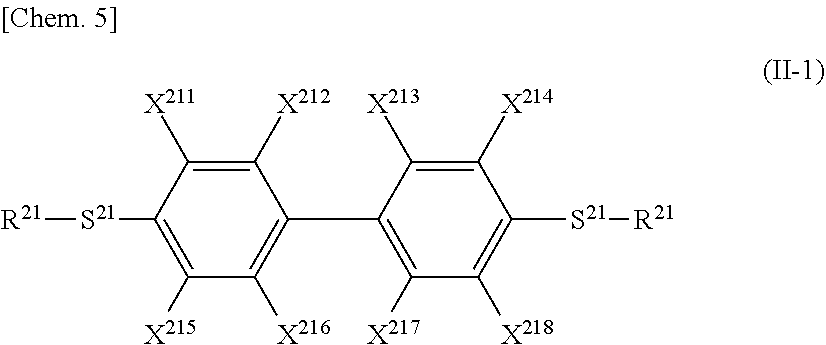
[R21][S21]C1=C([X215])C([X216])=C(C2=C([X217])C([X218])=C([S21][R21])C([X214])=C2[X213])C([X212])=C1[X211]
